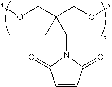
*OCC(CO*)(C)CN1C(=O)C=CC1=O
